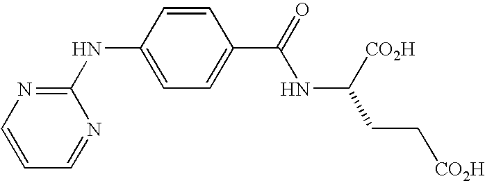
C1(NC2=CC=C(C(=O)NC(CC[CO2H])[CO2H])C=C2)=NC=CC=N1
